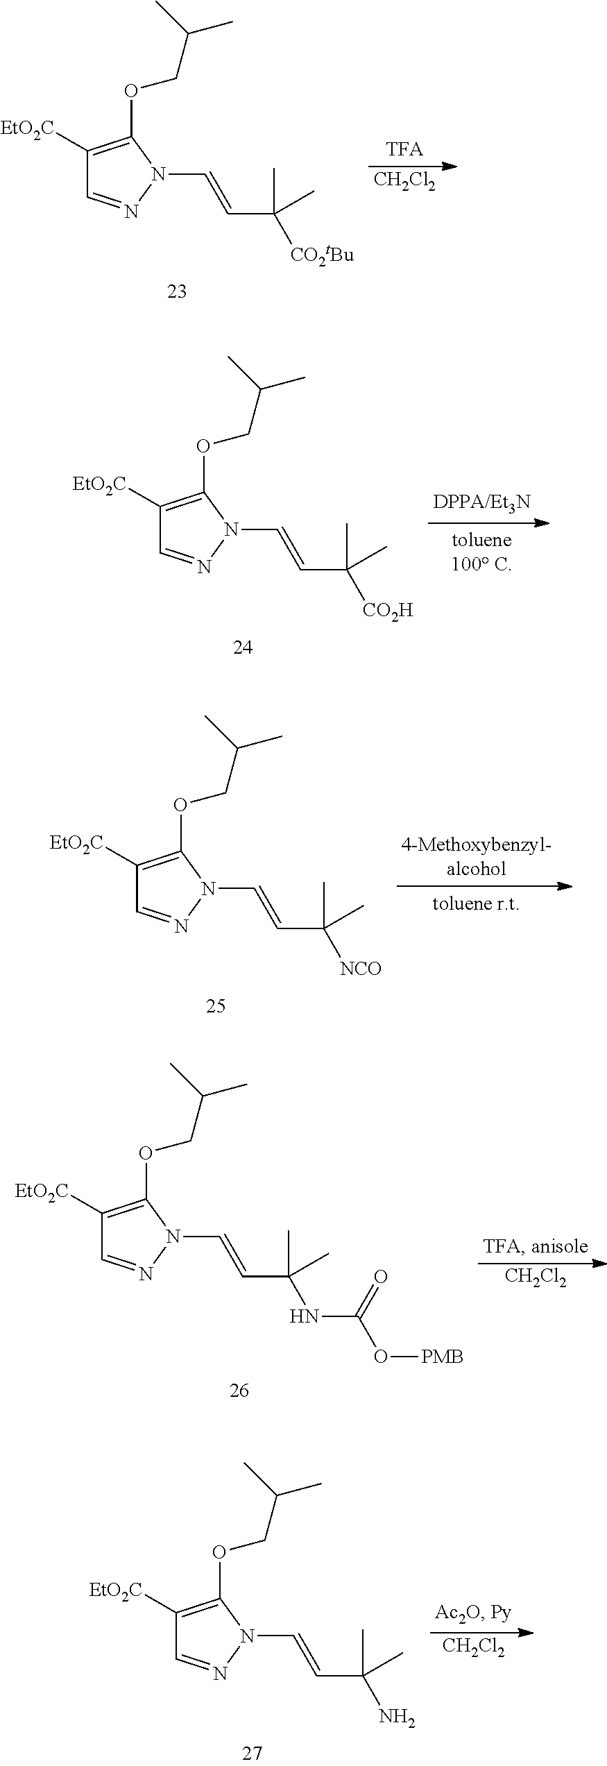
C1([EtO2C])=C(OCC(C)C)N(C=CC(C)(C)[CO2tBu])N=C1.[CH2Cl2].C1([EtO2C])=C(OCC(C)C)N(C=CC(C)(C)[CO2H])N=C1.C1([EtO2C])=C(OCC(C)C)N(C=CC(C)(C)[NCO])N=C1.C1([EtO2C])=C(OCC(C)C)N(C=CC(C)(C)NC(=O)O[PMB])N=C1.[CH2Cl2].C1([EtO2C])=C(OCC(C)C)N(C=CC(C)(C)N)N=C1.[CH2Cl2]
